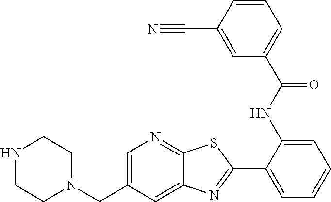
C1=C(CN2CCNCC2)C=C2C(=N1)SC(C1=CC=CC=C1NC(C1=CC=CC(C#N)=C1)=O)=N2
